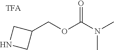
N1CC(COC(N(C)C)=O)C1
